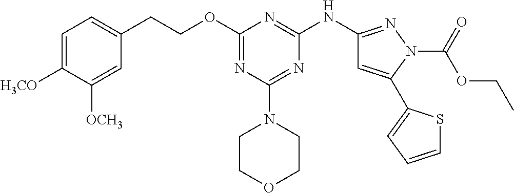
O(C1=NC(N2CCOCC2)=NC(NC2=NN(C(OCC)=O)C(C3=CC=CS3)=C2)=N1)CCC1=CC=C([H3CO])C([OCH3])=C1
